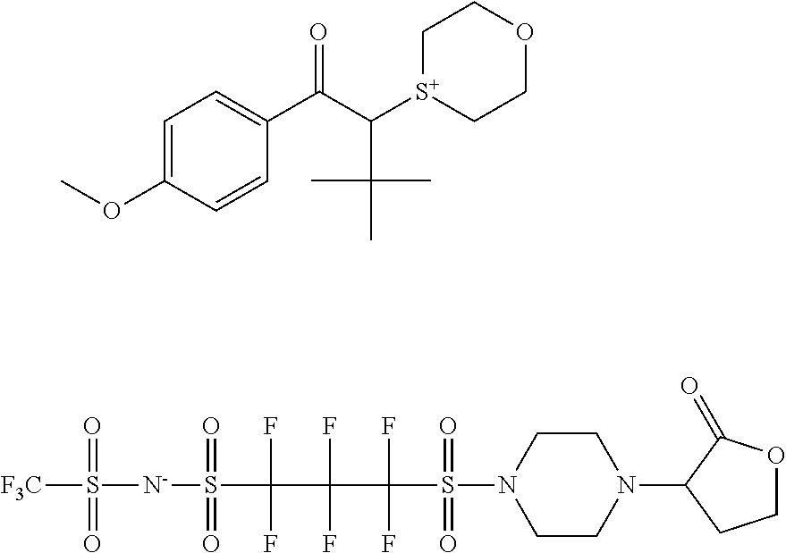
C1=C(OC)C=CC(C(=O)C([S+]2CCOCC2)C(C)(C)C)=C1.[N-](S(=O)(=O)[F3C])S(=O)(=O)C(F)(F)C(F)(F)C(F)(F)S(=O)(=O)N1CCN(C2C(=O)OCC2)CC1
